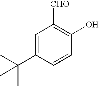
C1=C(C(C)(C)C)C=CC(O)=C1[CHO]
